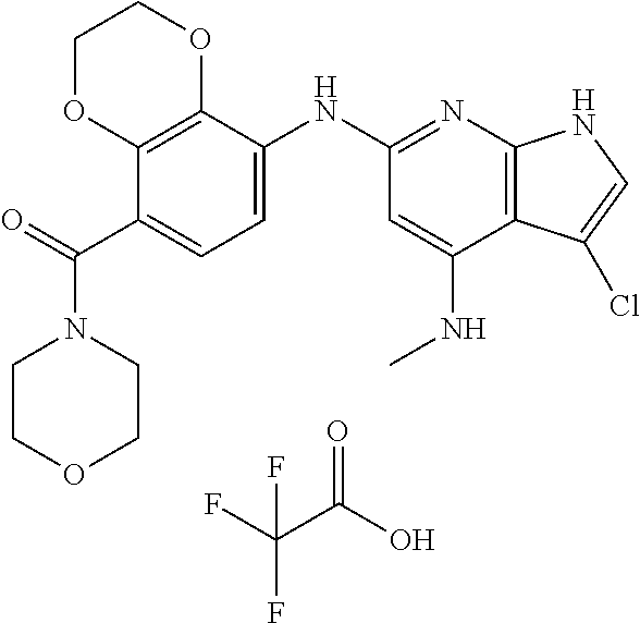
C1COCCN1C(C1=CC=C(NC2=NC3=C(C(NC)=C2)C(Cl)=CN3)C2=C1OCCO2)=O.FC(C(O)=O)(F)F
